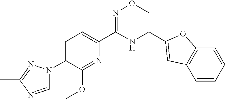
C1=C(N2C=NC(C)=N2)C(OC)=NC(C2=NOCC(C3=CC4=C(C=CC=C4)O3)N2)=C1
